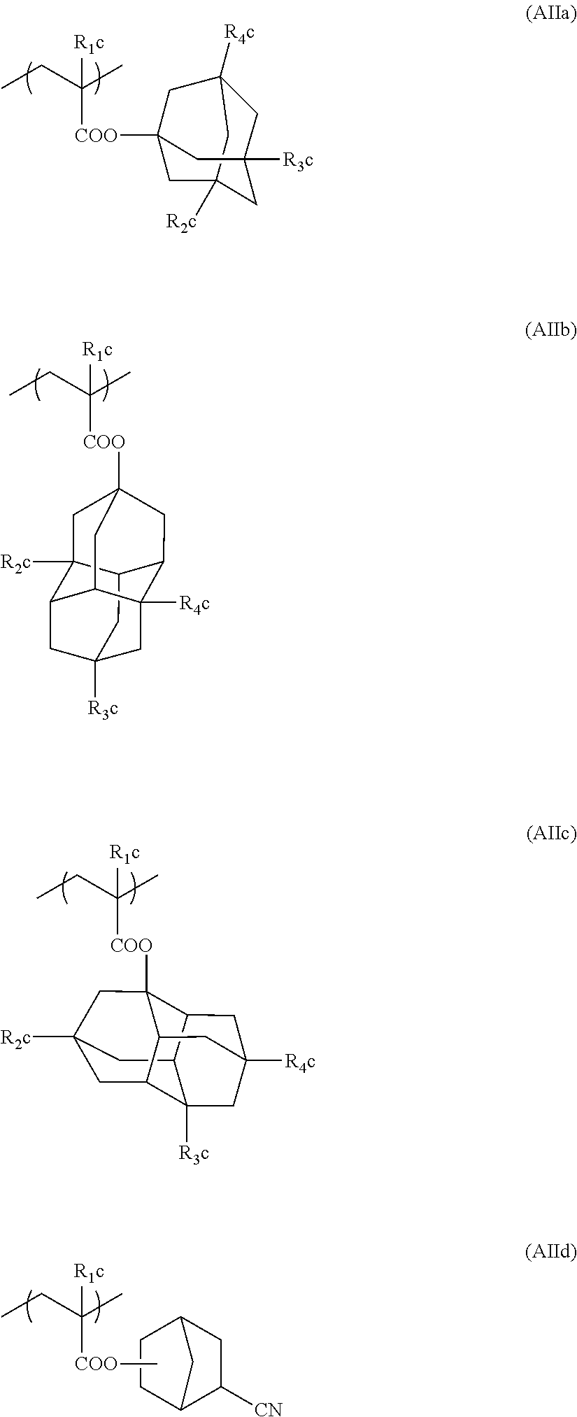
CCC(C)([COO]C12CC3([R2c])CC([R3c])(CC([R4c])(C1)C3)C2)[R1c].CCC(C)([COO]C12CC3([R2c])C4CC5([R3c])CC3C(C1)C([R4c])(C5)C4C2)[R1c].C1C2C3([R3c])C4CC1([R2c])CC1([COO]C(CC)(C)[R1c])C2CC([R4c])(C3)CC41.CCC(C)([COO]C)[R1c].C12C([CN])CC(C1)CC2
